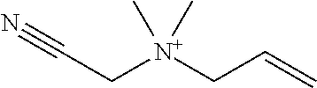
C([N+](CC=C)(C)C)C#N
